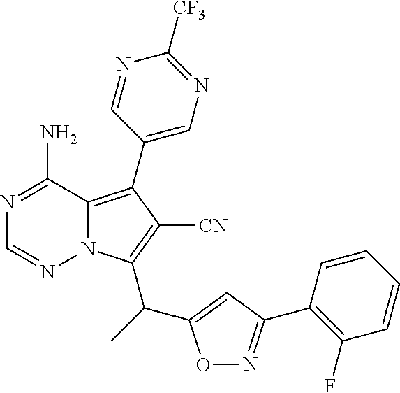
N1=C(N)C2=C(C3=CN=C([CF3])N=C3)C([CN])=C(C(C)C3=CC(C4=C(F)C=CC=C4)=NO3)N2N=C1
